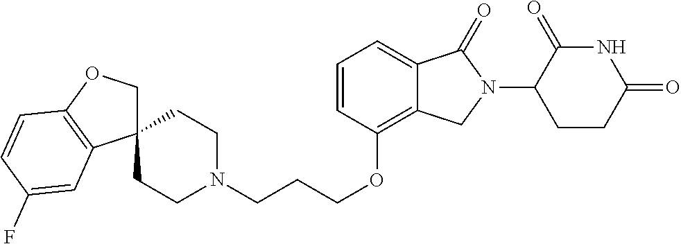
C(CCOC1=C2C(=CC=C1)C(=O)N(C1C(=O)NC(=O)CC1)C2)N1CCC2(CC1)COC1=C2C=C(F)C=C1
